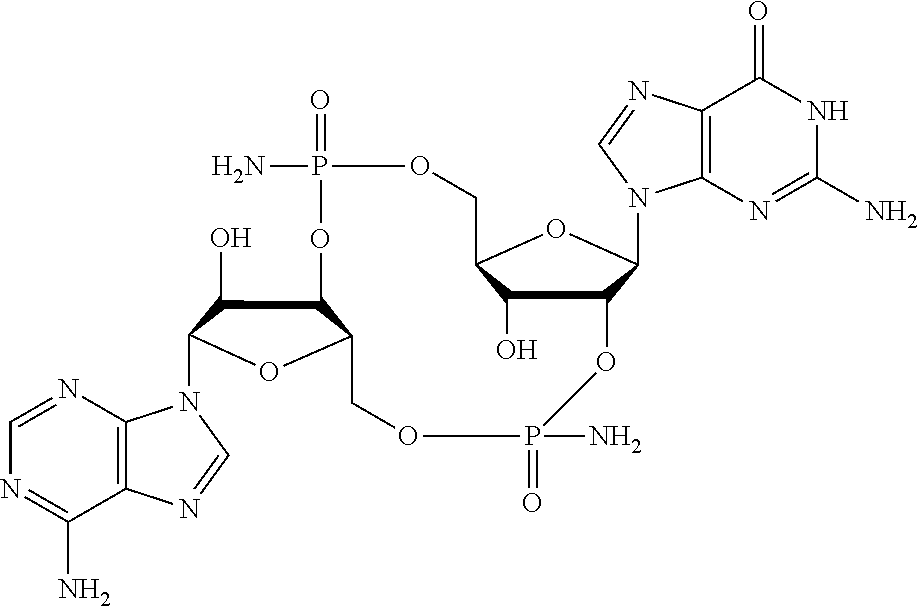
C12=C(N=CN=C1N)N(C1C(O)C3C(O1)COP(=O)(N)OC1C(O)C(COP(=O)(N)O3)OC1N1C3=C(N=C1)C(=O)NC(N)=N3)C=N2
